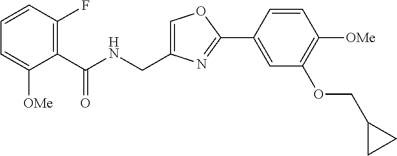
C1=C(CNC(C2=C(F)C=CC=C2[OMe])=O)N=C(C2=CC(OCC3CC3)=C([OMe])C=C2)O1
